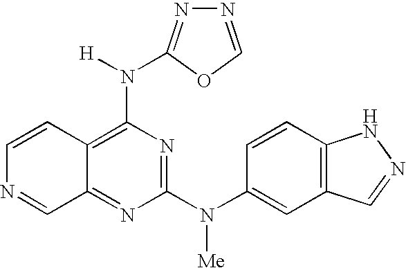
C12=NC(N(C3=CC4=C(C=C3)NN=C4)[Me])=NC(N([H])C3=NN=CO3)=C1C=CN=C2
